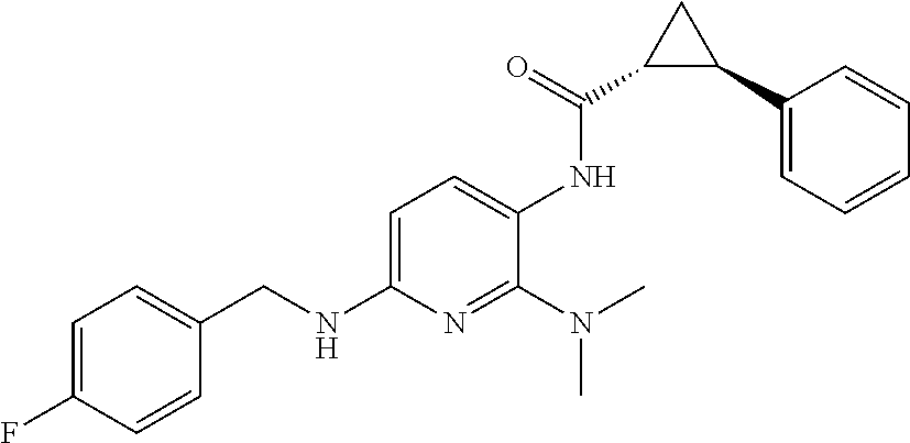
C1(C(=O)NC2=CC=C(NCC3=CC=C(F)C=C3)N=C2N(C)C)C(C2=CC=CC=C2)C1
